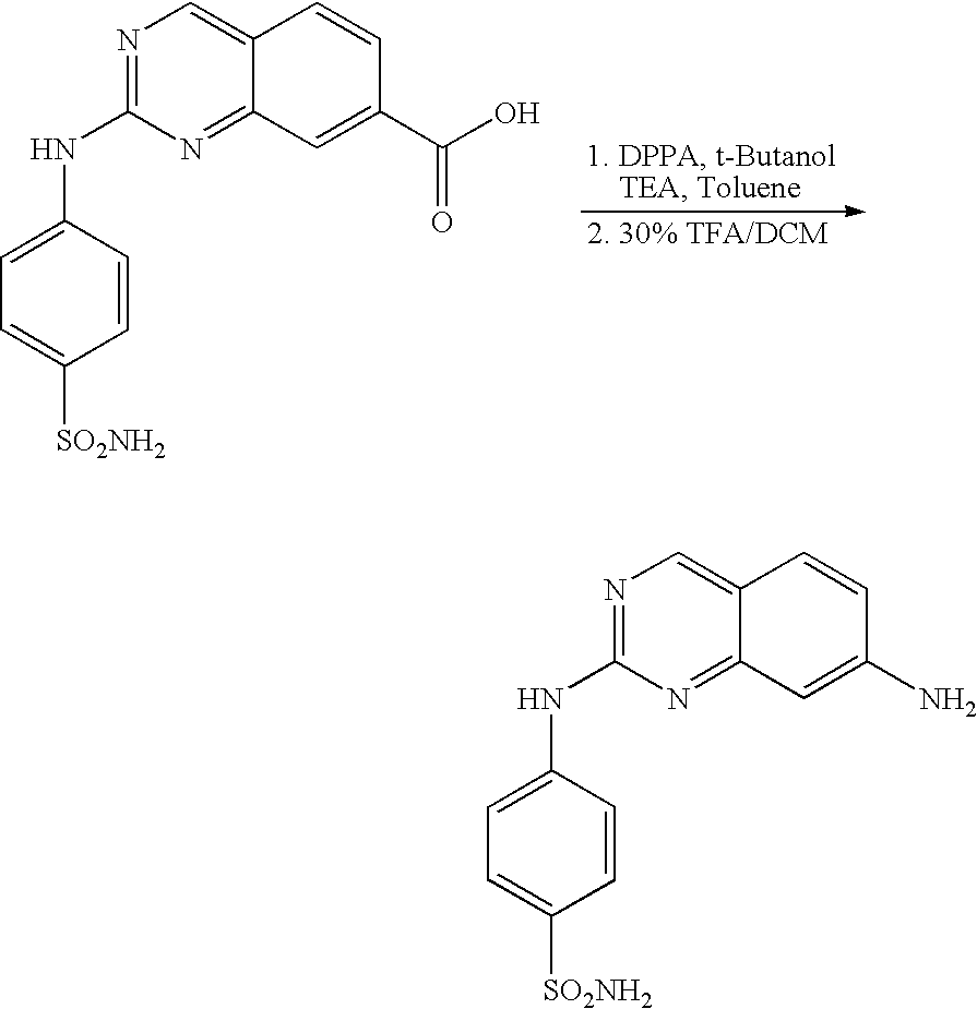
N1=C(NC2=CC=C([SO2NH2])C=C2)N=C2C(=C1)C=CC(C(=O)O)=C2.N1=C(NC2=CC=C([SO2NH2])C=C2)N=C2C(=C1)C=CC(N)=C2
